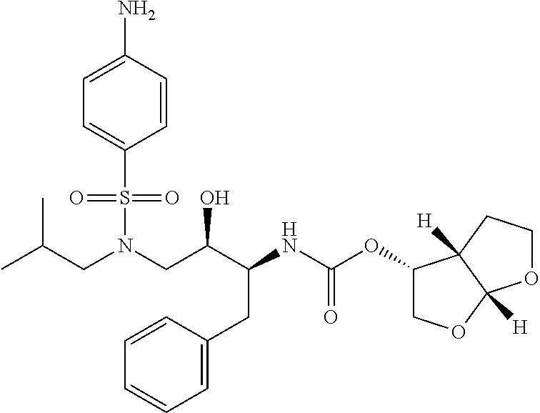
C1=C(N)C=CC(S(N(CC(C)C)CC(C(NC(=O)OC2COC3([H])C2([H])CCO3)CC2=CC=CC=C2)O)(=O)=O)=C1
